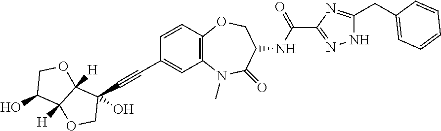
OC1C2([H])C([H])(OC1)C(C#CC1=CC3=C(C=C1)OCC(NC(C1=NNC(CC4=CC=CC=C4)=N1)=O)C(=O)N3C)(O)CO2
